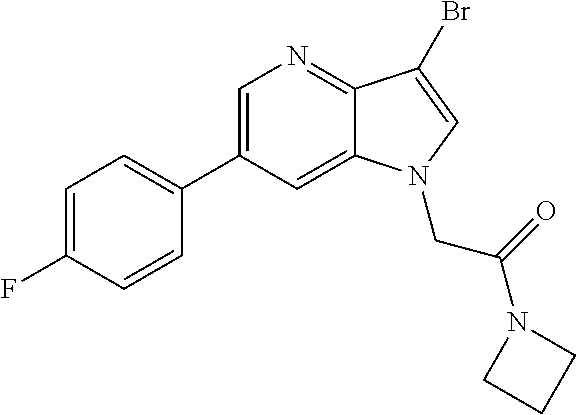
C1(C2=CC=C(F)C=C2)=CN=C2C(=C1)N(CC(=O)N1CCC1)C=C2Br
